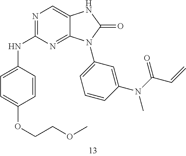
N1=C(NC2=CC=C(OCCOC)C=C2)N=C2C(=C1)NC(=O)N2C1=CC=CC(N(C(C=C)=O)C)=C1
